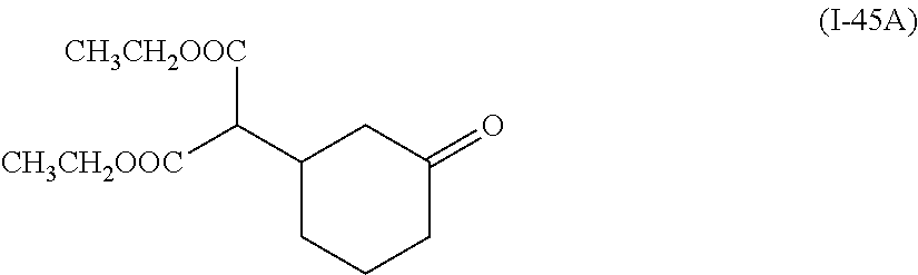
C1(C([CH3CH2OOC])[CH3CH2OOC])CCCC(=O)C1
